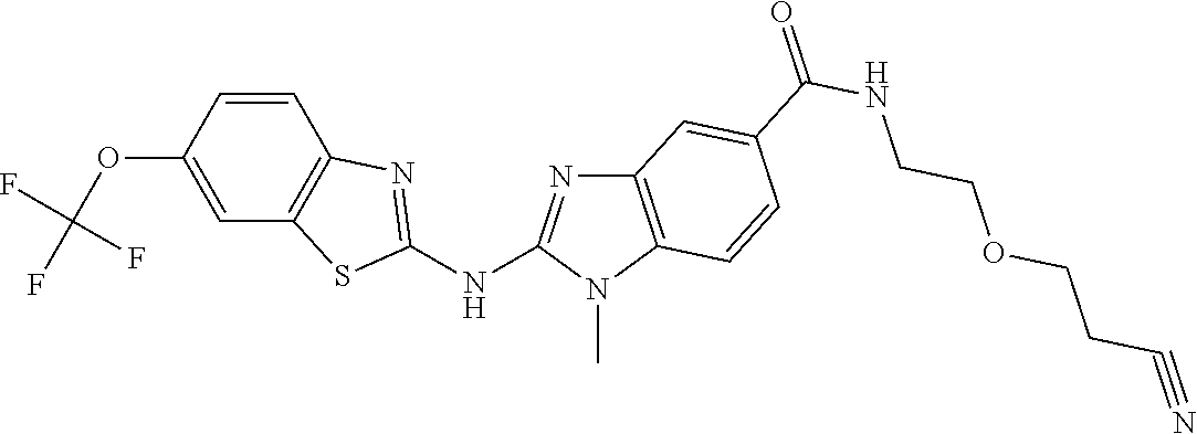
C1(OC(F)(F)F)=CC2=C(C=C1)N=C(NC1=NC3=C(N1C)C=CC(C(NCCOCCC#N)=O)=C3)S2
